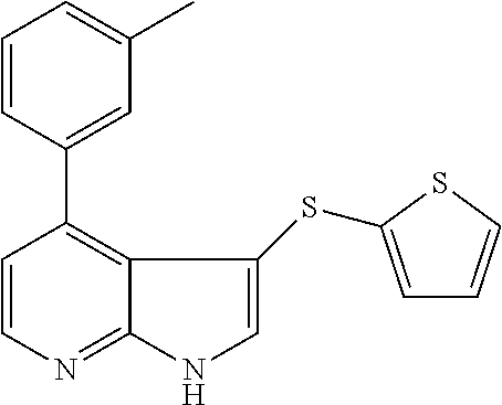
C1=CN=C2C(=C1C1=CC(C)=CC=C1)C(SC1=CC=CS1)=CN2
